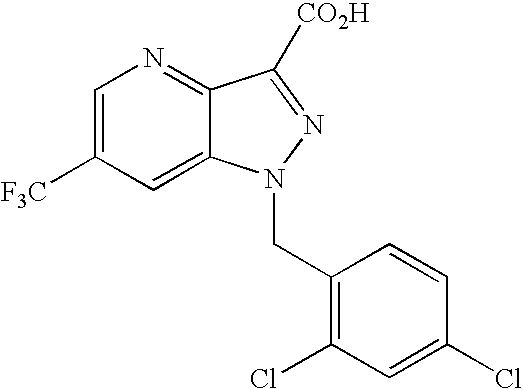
C1=C([F3C])C=C2C(=N1)C([CO2H])=NN2CC1=C(Cl)C=C(Cl)C=C1
